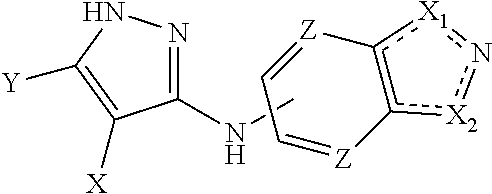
c12[X1]n[X2]c=1[Z]=CC=[Z]2.CNC1=NNC([Y])=C1[X]
